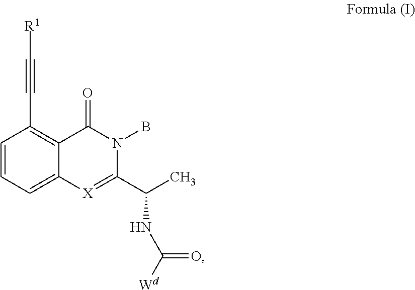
C1=CC=C2C(=C1C#C[R1])C(=O)N(B)C(C(C)NC([Wd])=O)=[X]2
